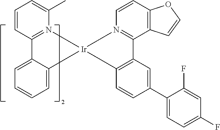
C1=C2C(=CC=C1)C[Ir]1(CN3=C2C=CC=C3C)CN2=C(C3=C(C=C2)OC=C3)C2=C(C=CC(C3=CC=C(F)C=C3F)=C2)C1
